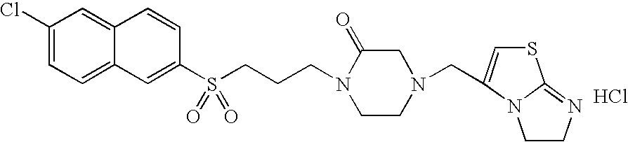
Cl.C1(Cl)=CC=C2C(=C1)C=CC(S(CCCN1CCN(CC3=CSC4=NCCN34)CC1=O)(=O)=O)=C2
